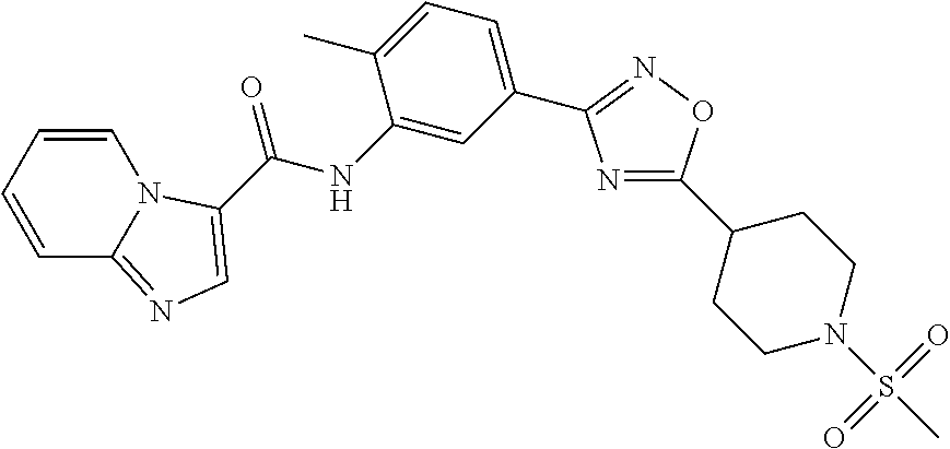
C1=CC=CC2=NC=C(C(NC3=CC(C4=NOC(C5CCN(S(C)(=O)=O)CC5)=N4)=CC=C3C)=O)N12
